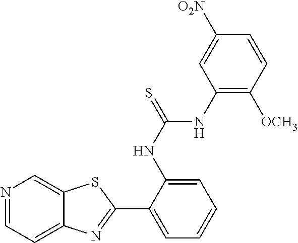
C1(NC(=S)NC2=C([OCH3])C=CC([O2N])=C2)=CC=CC=C1C1=NC2=CC=NC=C2S1
